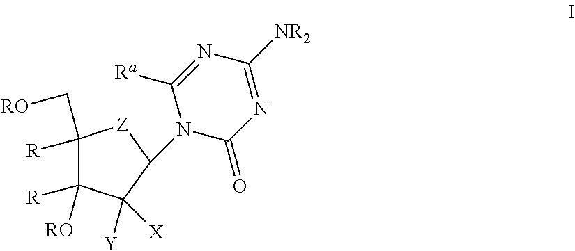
C1([R])(C[RO])C([R])([RO])C([Y])([X])C(N2C(=O)N=C([NR2])N=C2[Ra])[Z]1
